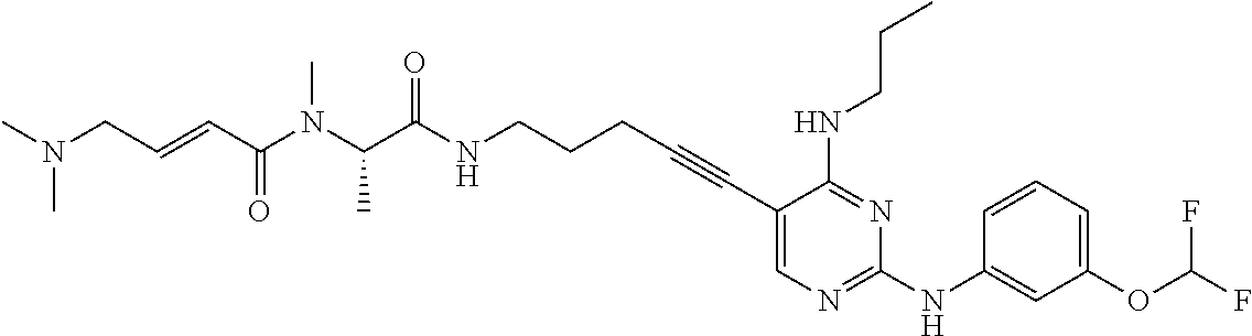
C(NCCCC#CC1=CN=C(NC2=CC(OC(F)F)=CC=C2)N=C1NCCC)(=O)C(N(C)C(C=CCN(C)C)=O)C
